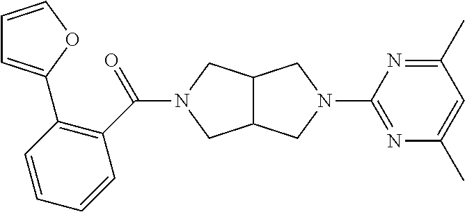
C12C(CN(C3=NC(C)=CC(C)=N3)C1)CN(C(=O)C1=C(C3=CC=CO3)C=CC=C1)C2
